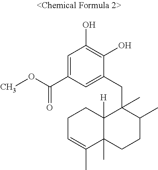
C1=C(C(OC)=O)C=C(CC2(C)C3([H])C(C)(CCC2C)C(C)=CCC3)C(O)=C1O
